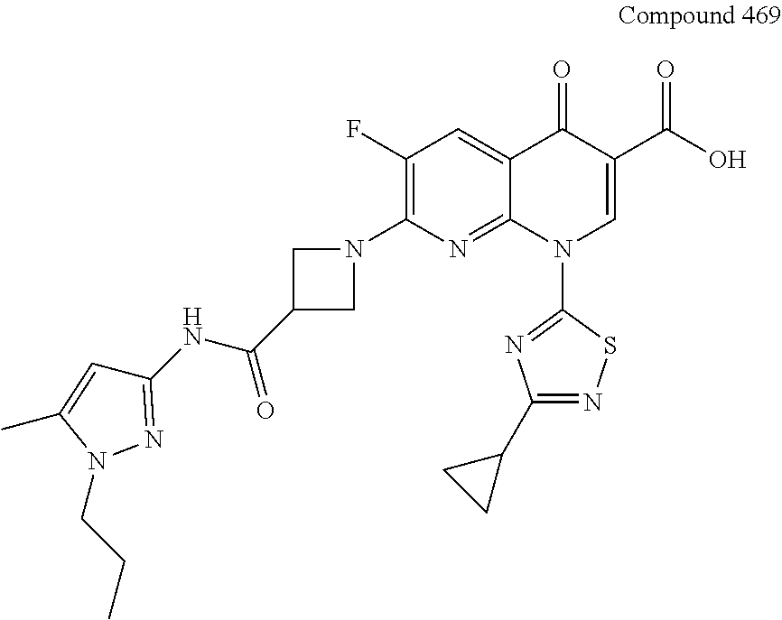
C1(F)=C(N2CC(C(NC3=NN(CCC)C(C)=C3)=O)C2)N=C2C(=C1)C(=O)C(C(O)=O)=CN2C1=NC(C2CC2)=NS1
